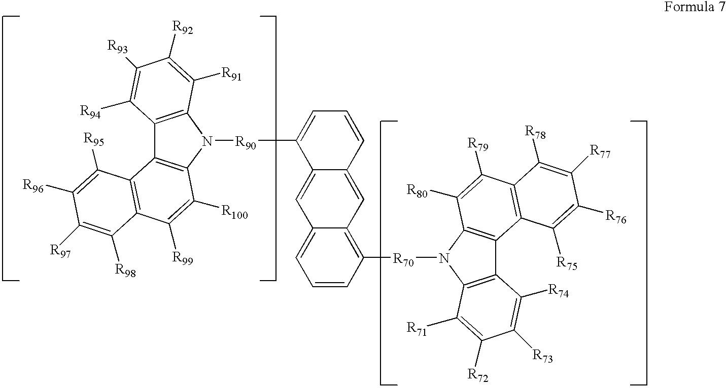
C1([R70]N2C3=C(C4=C2C([R80])=C([R79])C2=C4C([R75])=C([R76])C([R77])=C2[R78])C([R74])=C([R73])C([R72])=C3[R71])=C2C(=CC=C1)C=C1C(=C2)C=CC=C1[R90]N1C2=C(C3=C1C([R100])=C([R99])C1=C3C([R95])=C([R96])C([R97])=C1[R98])C([R94])=C([R93])C([R92])=C2[R91]
